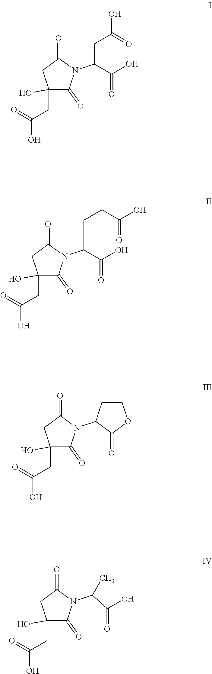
C1(O)(CC(=O)O)C(=O)N(C(C(O)=O)CC(=O)O)C(=O)C1.C1(O)(CC(=O)O)C(=O)N(C(C(O)=O)CCC(O)=O)C(=O)C1.C1(O)(CC(=O)O)C(=O)N(C2C(=O)OCC2)C(=O)C1.C1(O)(CC(=O)O)C(=O)N(C(C(O)=O)C)C(=O)C1
